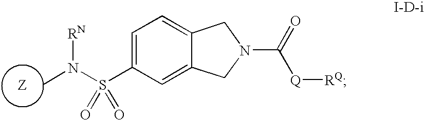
CN(S(C1=CC=C2C(=C1)CN(C(=O)[Q][RQ])C2)(=O)=O)[RN]
